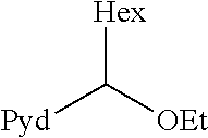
[Hex]C([OEt])[Pyd]
